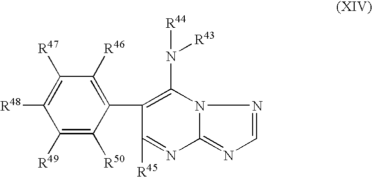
C1([R46])=C(C2=C(N([R44])[R43])N3C(=NC=N3)N=C2[R45])C([R50])=C([R49])C([R48])=C1[R47]
